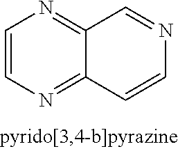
C1=CN=C2C(=N1)C=NC=C2
